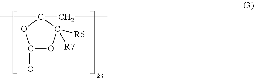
C1(=O)OC([R6])([R7])C(CC)(C)O1
